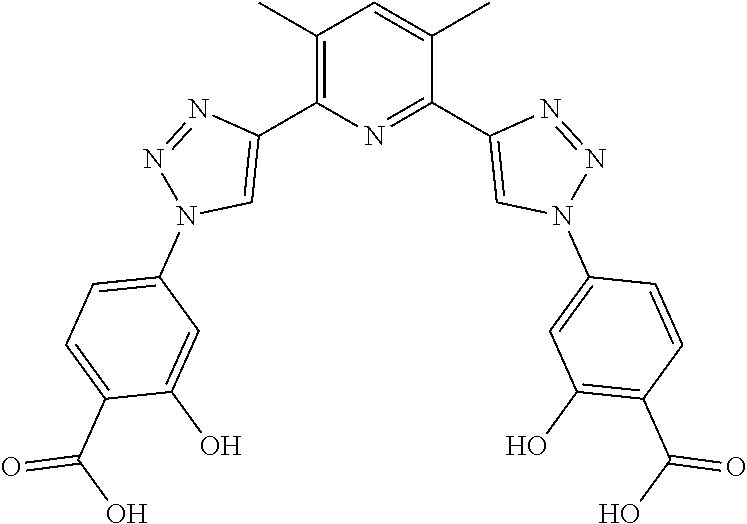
C1(C)=C(C2=CN(C3=CC=C(C(O)=O)C(O)=C3)N=N2)N=C(C2=CN(C3=CC(O)=C(C(O)=O)C=C3)N=N2)C(C)=C1
